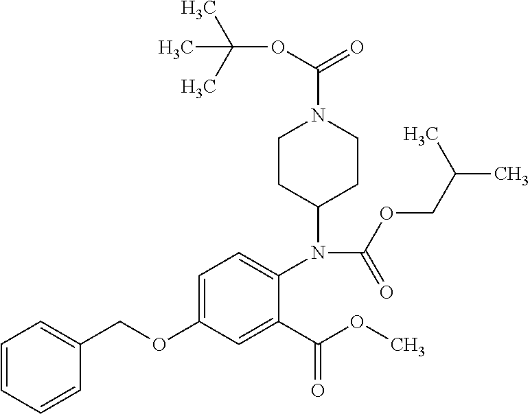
C1(COC2=CC=C(N(C3CCN(C(=O)OC(C)(C)C)CC3)C(OCC(C)C)=O)C(C(OC)=O)=C2)=CC=CC=C1
